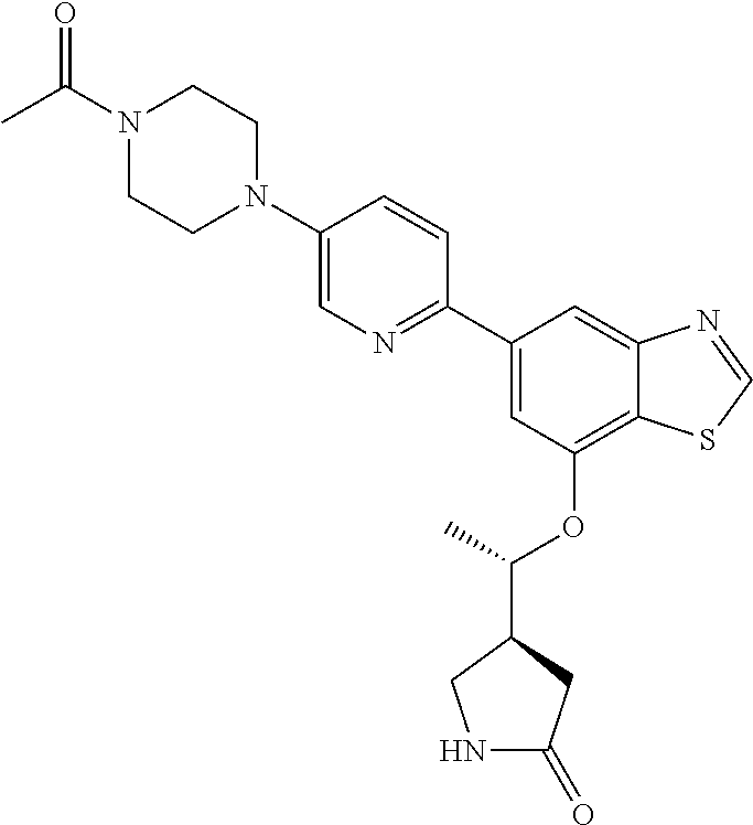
C1=C(C2=NC=C(N3CCN(C(C)=O)CC3)C=C2)C=C2C(=C1OC(C)C1CNC(=O)C1)SC=N2
